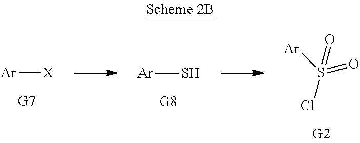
[Ar][X].[Ar]S.[Ar]S(=O)(Cl)=O
